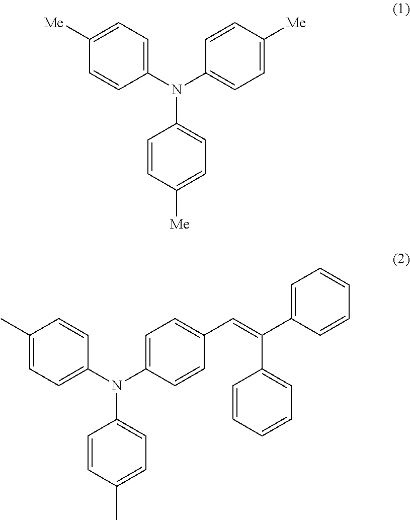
C1(N(C2=CC=C([Me])C=C2)C2=CC=C([Me])C=C2)=CC=C([Me])C=C1.C1(N(C2=CC=C(C=C(C3=CC=CC=C3)C3=CC=CC=C3)C=C2)C2=CC=C(C)C=C2)=CC=C(C)C=C1
